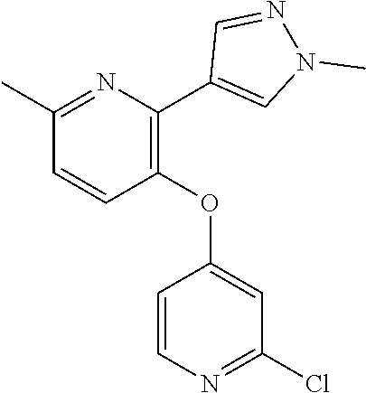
C1(C)=NC(C2=CN(C)N=C2)=C(OC2=CC(Cl)=NC=C2)C=C1
